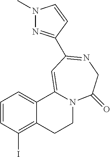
C1=CC(I)=C2C(=C1)C1=CC(C3=NN(C)C=C3)=NCC(=O)N1CC2
